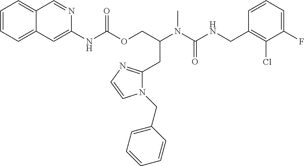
C1=CC(CNC(N(C)C(COC(NC2=CC3=CC=CC=C3C=N2)=O)CC2=NC=CN2CC2=CC=CC=C2)=O)=C(Cl)C(F)=C1
